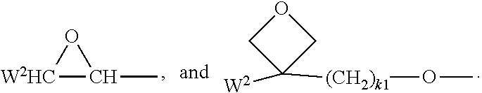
[W2HC]1C(C)O1.O1CC([(CH2)k1]OC)([W2])C1
